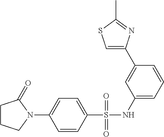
C1=C(C2=CC(NS(C3=CC=C(N4CCCC4=O)C=C3)(=O)=O)=CC=C2)N=C(C)S1
